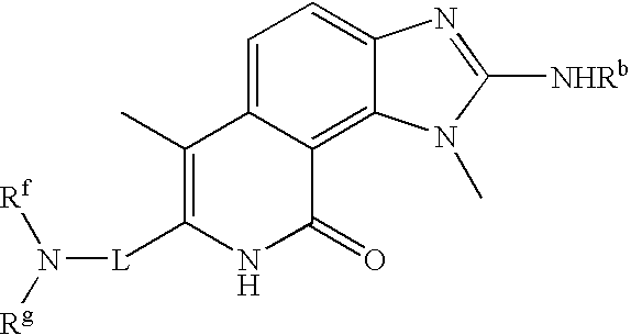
C1=C2C(=C3C(=C1)N=C([NHRb])N3C)C(=O)NC([L]N([Rf])[Rg])=C2C
